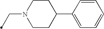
C1CN(CC)CCC1C1=CC=CC=C1
